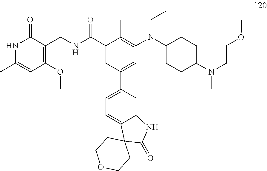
C1(C(NCC2=C(OC)C=C(C)NC2=O)=O)=CC(C2=CC=C3C(=C2)NC(=O)C32CCOCC2)=CC(N(C2CCC(N(CCOC)C)CC2)CC)=C1C
